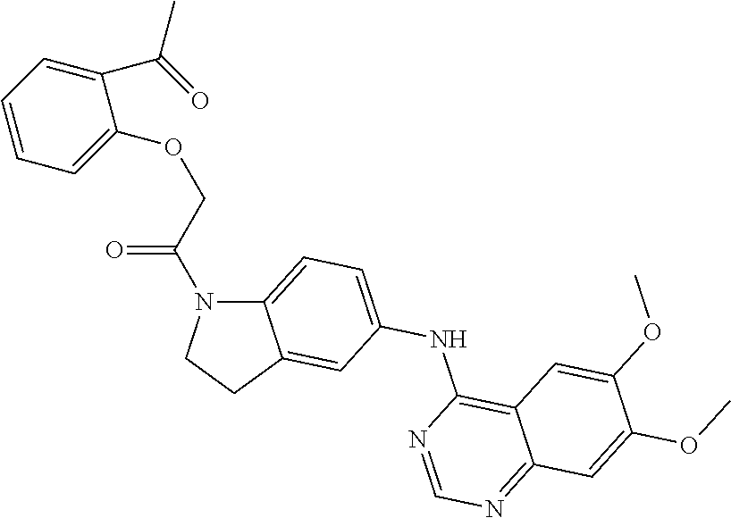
C12=CC=C(NC3=C4C(=NC=N3)C=C(OC)C(OC)=C4)C=C1CCN2C(COC1=CC=CC=C1C(=O)C)=O
